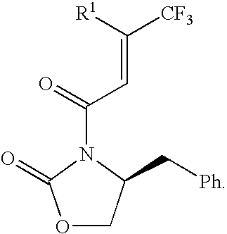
O1CC(C[Ph])N(C(=O)C=C([CF3])[R1])C1=O
